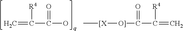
C=C(C(O)=O)[R4].C[[X][O]]C(C(=C)[R4])=O
